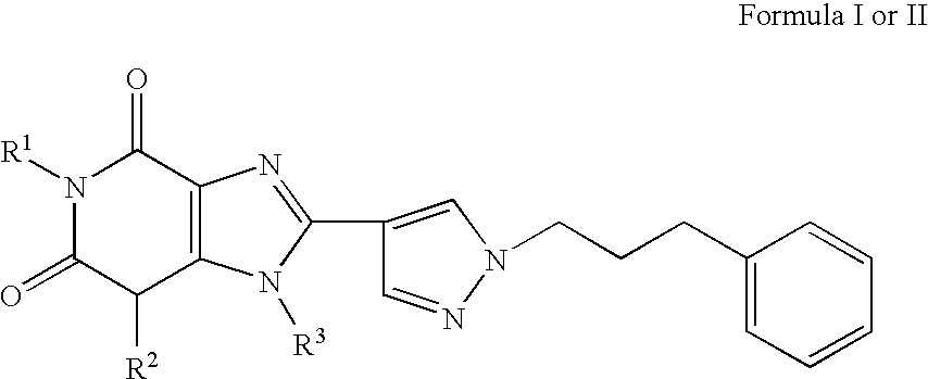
N1([R1])C(=O)C([R2])C2=C(C1=O)N=C(C1=CN(CCCC3=CC=CC=C3)N=C1)N2[R3]
